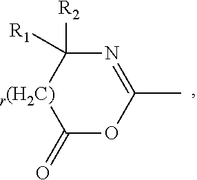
C1(=O)OC(C)=NC([R2])([R1])[r(H2C)]1
